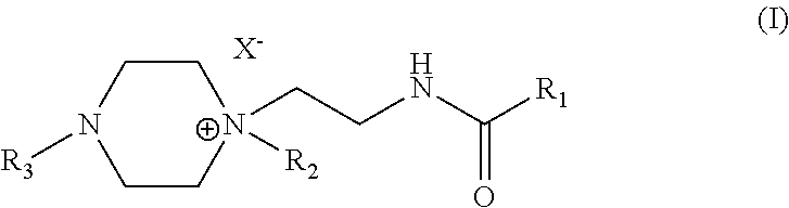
C1CN([R3])CC[N+]1(CCNC([R1])=O)[R2].[X-]
